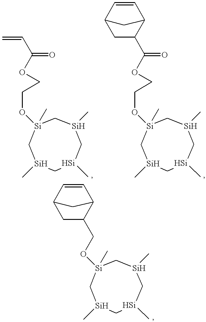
[Si]1(C)C[Si](C)C[Si](OCCOC(=O)C=C)(C)C[Si](C)C1.[Si]1(C)C[Si](C)C[Si](OCCOC(=O)C2C3C=CC(C2)C3)(C)C[Si](C)C1.[Si]1(C)C[Si](C)C[Si](OCC2C3C=CC(C2)C3)(C)C[Si](C)C1
